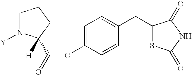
C1N([Y])C([H])(C(OC2=CC=C(CC3SC(=O)NC3=O)C=C2)=O)CC1
